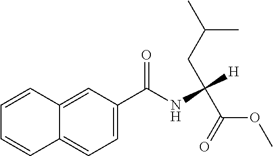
C1=C(C(NC([H])(CC(C)C)C(=O)OC)=O)C=C2C(=C1)C=CC=C2
